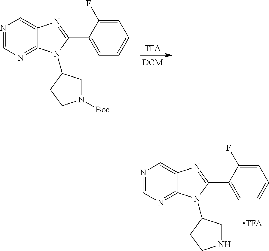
N1([Boc])CC(N2C3=NC=NC=C3N=C2C2=CC=CC=C2F)CC1.N1CC(N2C3=NC=NC=C3N=C2C2=CC=CC=C2F)CC1
